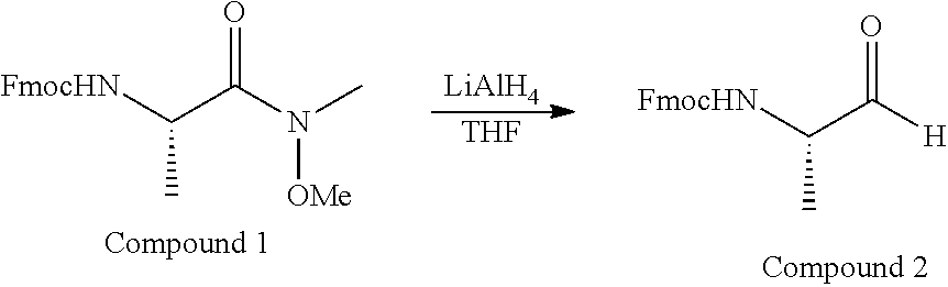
[FmocHN]C(C(N(C)[OMe])=O)C.[LiAlH4].[THF].[FmocHN]C(C([H])=O)C
